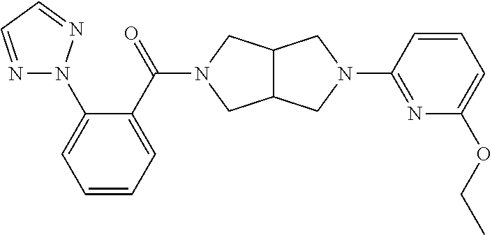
C12C(CN(C3=NC(OCC)=CC=C3)C1)CN(C(C1=CC=CC=C1N1N=CC=N1)=O)C2
